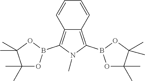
C12=C(B3OC(C)(C)C(C)(C)O3)N(C)C(B3OC(C)(C)C(C)(C)O3)=C1C=CC=C2
